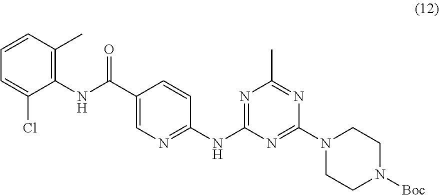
C1(C(NC2=C(C)C=CC=C2Cl)=O)=CN=C(NC2=NC(C)=NC(N3CCN([Boc])CC3)=N2)C=C1
